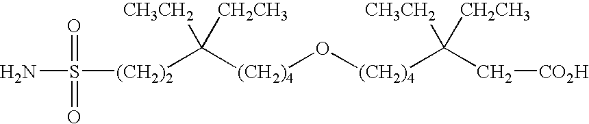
[(CH2)4](O[(CH2)4]C([CH3CH2])([CH2CH3])C[CO2H])C([CH3CH2])([CH2CH3])[(CH2)2]S(N)(=O)=O
